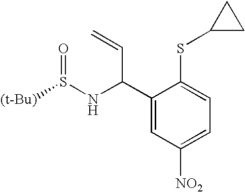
C1(C(NS(=O)[(t-Bu)])C=C)=CC([NO2])=CC=C1SC1CC1
